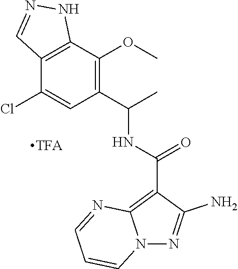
C12=C(C(OC)=C(C(C)NC(C3=C4N(N=C3N)C=CC=N4)=O)C=C1Cl)NN=C2
